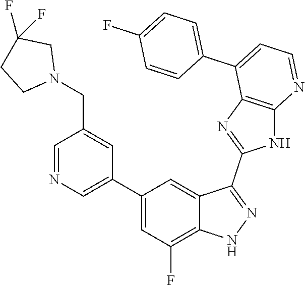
C1=NC=C(C2=CC(F)=C3C(=C2)C(C2=NC4=C(N2)N=CC=C4C2=CC=C(F)C=C2)=NN3)C=C1CN1CC(F)(F)CC1
